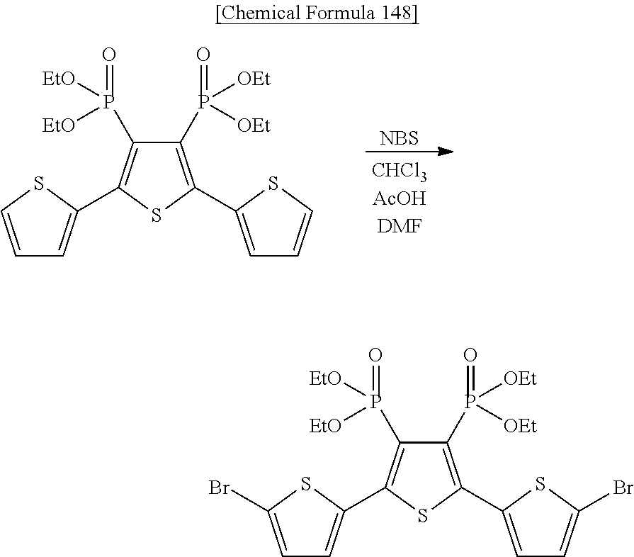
[NBS].C1(P(=O)([OEt])[OEt])=C(C2=CC=CS2)SC(C2=CC=CS2)=C1P(=O)([EtO])[EtO].C1(P(=O)([OEt])[OEt])=C(C2=CC=C(Br)S2)SC(C2=CC=C(Br)S2)=C1P(=O)([EtO])[EtO]
